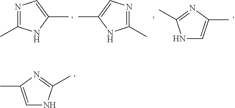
N1=C(C)NC(C)=C1.N1=C(C)NC(C)=C1.N1C=C(C)N=C1C.N1C=C(C)N=C1C
